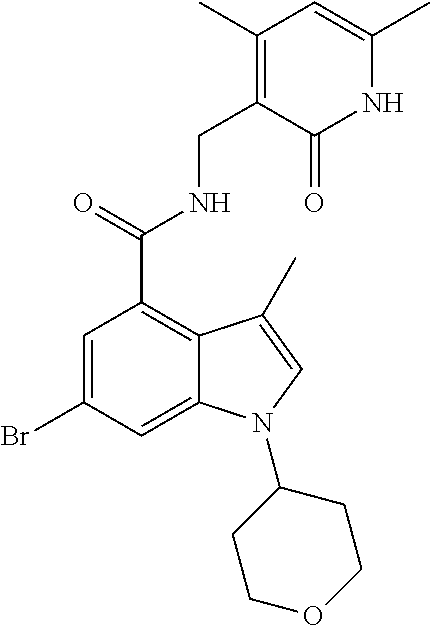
N1C(C)=CC(C)=C(CNC(C2=C3C(=CC(Br)=C2)N(C2CCOCC2)C=C3C)=O)C1=O
